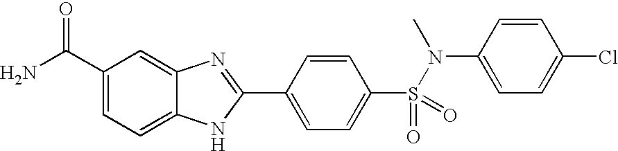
C1(C(N)=O)=CC=C2C(=C1)N=C(C1=CC=C(S(=O)(=O)N(C)C3=CC=C(Cl)C=C3)C=C1)N2
